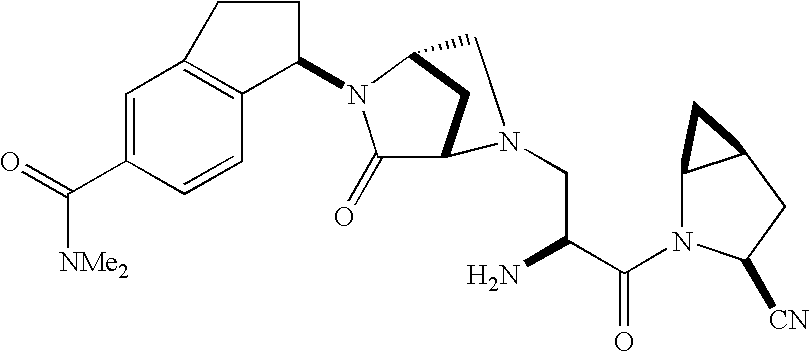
C1=C(C(=O)[NMe2])C=CC2=C1CCC2N1C(=O)C2CC1CN2CC(C(N1C2C(CC1[CN])C2)=O)N
